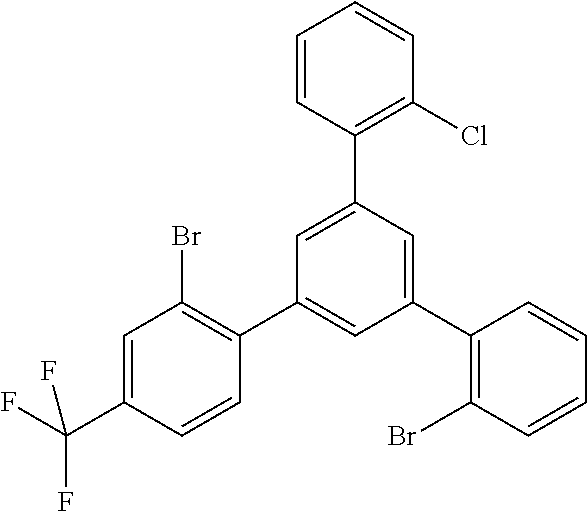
C1=C(C(F)(F)F)C=CC(C2=CC(C3=C(Br)C=CC=C3)=CC(C3=C(Cl)C=CC=C3)=C2)=C1Br
